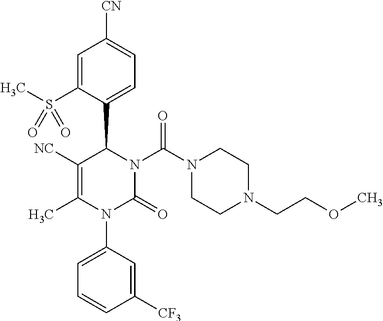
C1=C(S(C)(=O)=O)C(C2N(C(N3CCN(CCOC)CC3)=O)C(=O)N(C3=CC=CC([CF3])=C3)C(C)=C2[NC])=CC=C1[CN]
